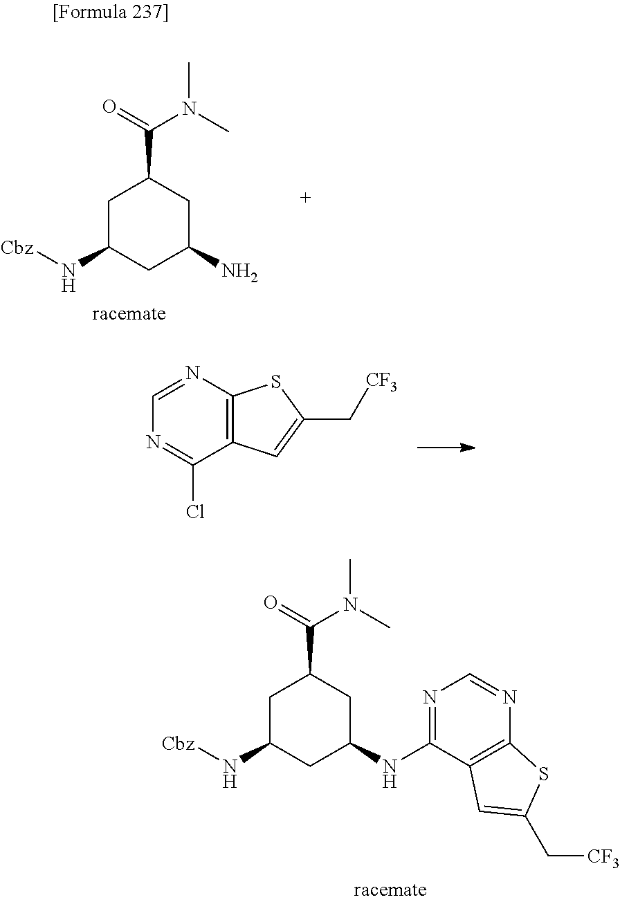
C1C(N[Cbz])CC(N)CC1C(=O)N(C)C.C12=C(N=CN=C1Cl)SC(C[CF3])=C2.C1C(N[Cbz])CC(NC2=NC=NC3=C2C=C(C[CF3])S3)CC1C(=O)N(C)C
